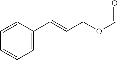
C1=C(C=CCOC=O)C=CC=C1
